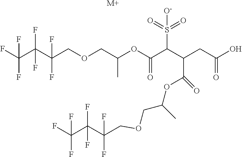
FC(C(C(COCC(OC(C(C(CC(O)=O)C(OC(COCC(C(C(F)(F)F)(F)F)(F)F)C)=O)S(=O)(=O)[O-])=O)C)(F)F)(F)F)(F)F.[M+]
